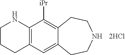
C1CCC2=C(N1)C([iPr])=C1C(=C2)CCNCC1
